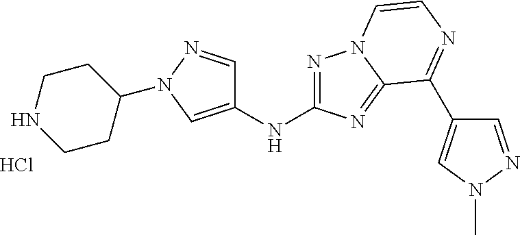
N1=C(NC2=CN(C3CCNCC3)N=C2)N=C2N1C=CN=C2C1=CN(C)N=C1.Cl
